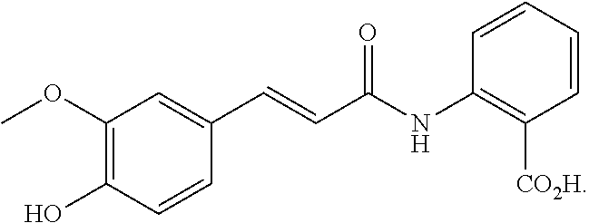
C1(OC)=C(O)C=CC(C=CC(NC2=C([CO2H])C=CC=C2)=O)=C1
